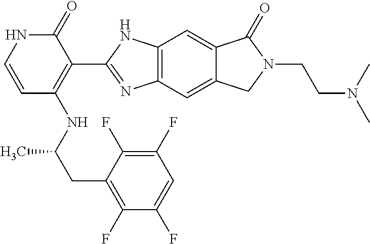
C(C(NC1=C(C2=NC3=C(C=C4C(=C3)CN(CCN(C)C)C4=O)N2)C(=O)NC=C1)C)C1=C(F)C(F)=CC(F)=C1F
